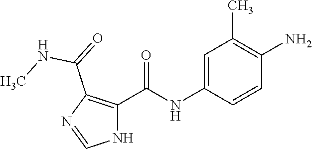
C1=C(NC(C2=C(C(NC)=O)N=CN2)=O)C=CC(N)=C1C
